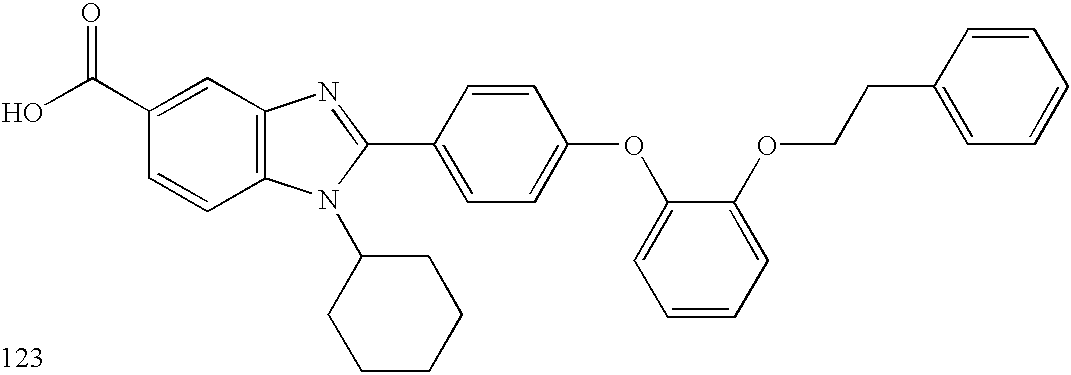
OC(C1=CC2=C(C=C1)N(C1CCCCC1)C(C1=CC=C(OC3=CC=CC=C3OCCC3=CC=CC=C3)C=C1)=N2)=O
